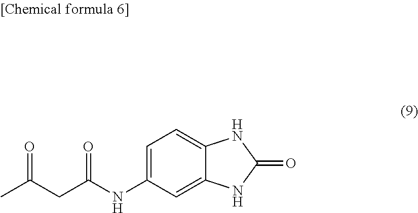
C1=C(NC(CC(C)=O)=O)C=C2C(=C1)NC(=O)N2
